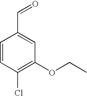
C1=CC(Cl)=C(OCC)C=C1C=O
